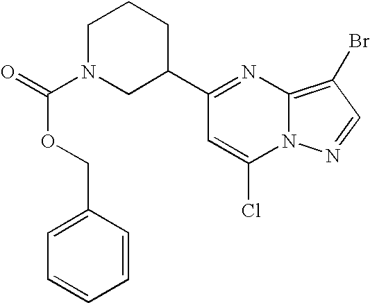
C1(C2CCCN(C(OCC3=CC=CC=C3)=O)C2)=NC2=C(Br)C=NN2C(Cl)=C1
